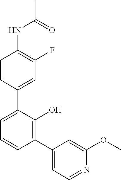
C1(NC(C)=O)=C(F)C=C(C2=CC=CC(C3=CC=NC(OC)=C3)=C2O)C=C1
